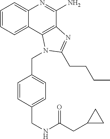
C1=CC=C2C(=C1)N=C(N)C1=C2N(CC2=CC=C(CNC(CC3CC3)=O)C=C2)C(CCCC)=N1
